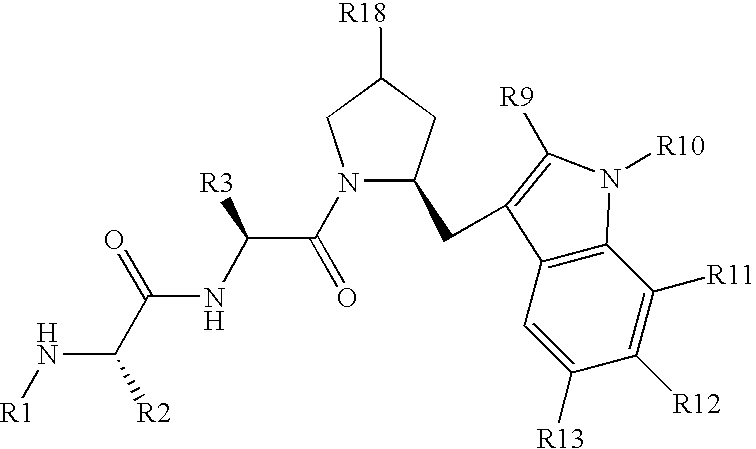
N1(C(=O)C([R3])NC(C([R2])N[R1])=O)C(CC2=C([R9])N([R10])C3=C2C=C([R13])C([R12])=C3[R11])CC([R18])C1
